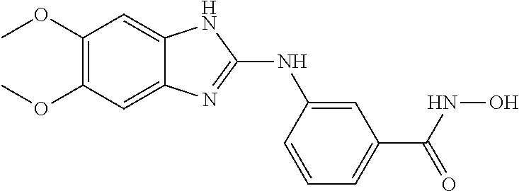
C1(OC)=C(OC)C=C2C(=C1)NC(NC1=CC(C(NO)=O)=CC=C1)=N2
